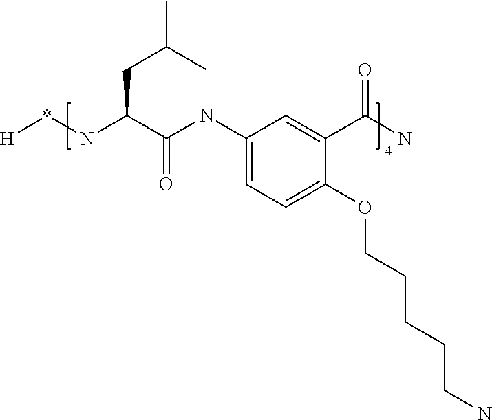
[H]*NC(C(NC1=CC=C(OCCCCCN)C(C(N)=O)=C1)=O)CC(C)C
